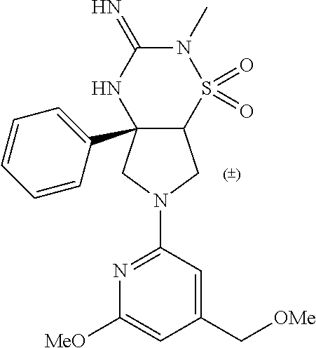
C12(C3=CC=CC=C3)C(S(=O)(=O)N(C)C(=N)N1)CN(C1=NC([MeO])=CC(C[OMe])=C1)C2
